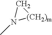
C1N(C)[(CH2)m]1
